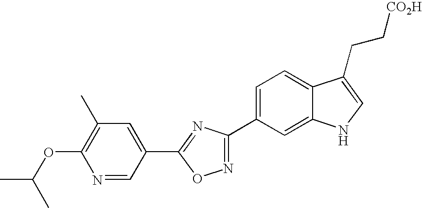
C1(OC(C)C)=C(C)C=C(C2=NC(C3=CC=C4C(=C3)NC=C4CC[CO2H])=NO2)C=N1
